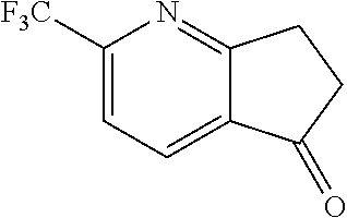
C1([F3C])=CC=C2C(=N1)CCC2=O
